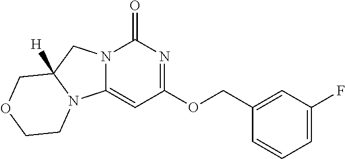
N12C(=CC(OCC3=CC(F)=CC=C3)=NC1=O)N1C([H])(C2)COCC1
